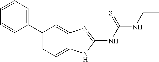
C1(C2=CC=CC=C2)=CC=C2C(=C1)N=C(NC(NCC)=S)N2
